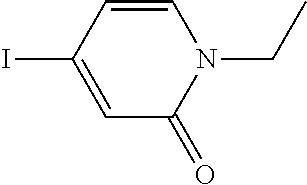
C1=C(I)C=CN(CC)C1=O
